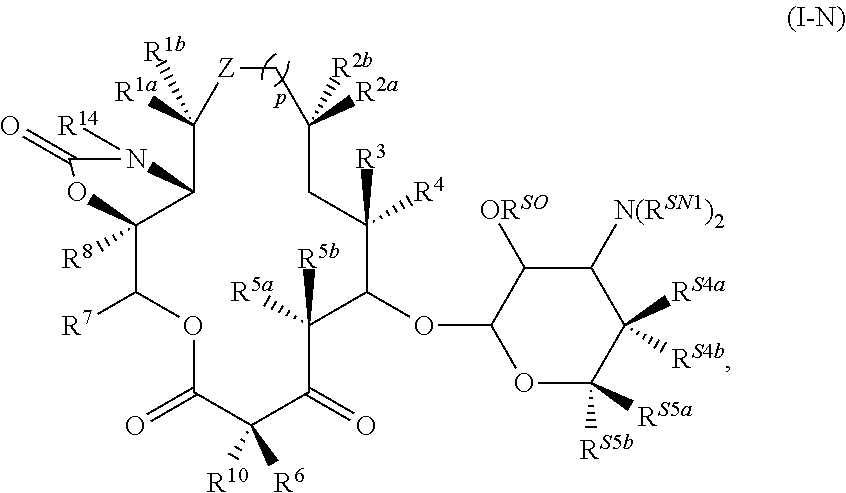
C12([R8])C([R7])OC(=O)C([R10])([R6])C(=O)C([R5a])([R5b])C(OC3OC([RS5a])([RS5b])C([RS4b])([RS4a])C([N(RSN1)2])C3[ORSO])C([R4])([R3])CC([R2b])([R2a])C[Z]C([R1a])([R1b])C1N([R14])C(=O)O2
